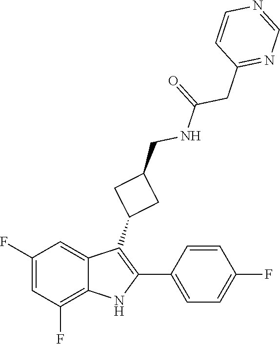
O=C(NCC1CC(C2=C(C3=CC=C(F)C=C3)NC3=C(F)C=C(F)C=C23)C1)CC1=NC=NC=C1
